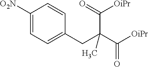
C1=C([O2N])C=CC(CC(C([OiPr])=O)(C([OiPr])=O)C)=C1
